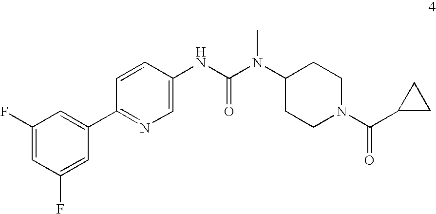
C1(F)=CC(F)=CC(C2=NC=C(NC(N(C3CCN(C(C4CC4)=O)CC3)C)=O)C=C2)=C1
